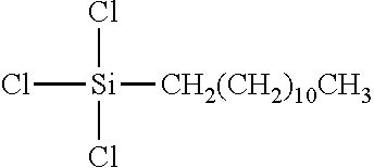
Cl[Si]([CH2(CH2)10CH3])(Cl)Cl
